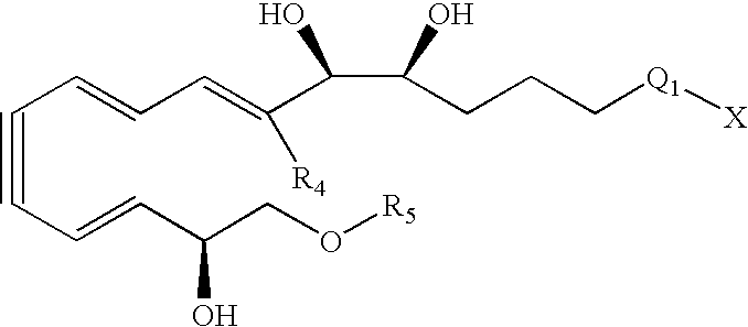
C(#CC=CC(CO[R5])O)C=CC=C(C(C(CCC[Q1][X])O)O)[R4]
